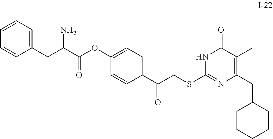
C1CCCCC1CC1=C(C)C(=O)NC(SCC(C2=CC=C(OC(C(CC3=CC=CC=C3)N)=O)C=C2)=O)=N1
